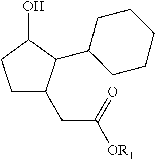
C1CC(O)C(C2CCCCC2)C1CC([OR1])=O
